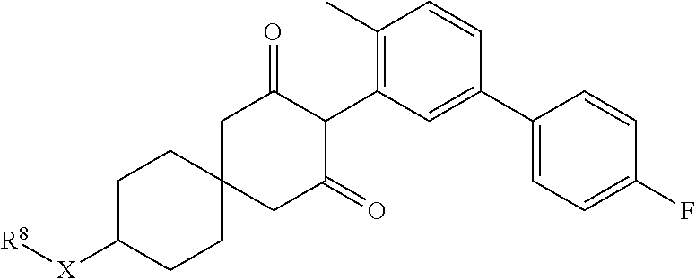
C1C2(CC(=O)C(C3=C(C)C=CC(C4=CC=C(F)C=C4)=C3)C1=O)CCC([X][R8])CC2
